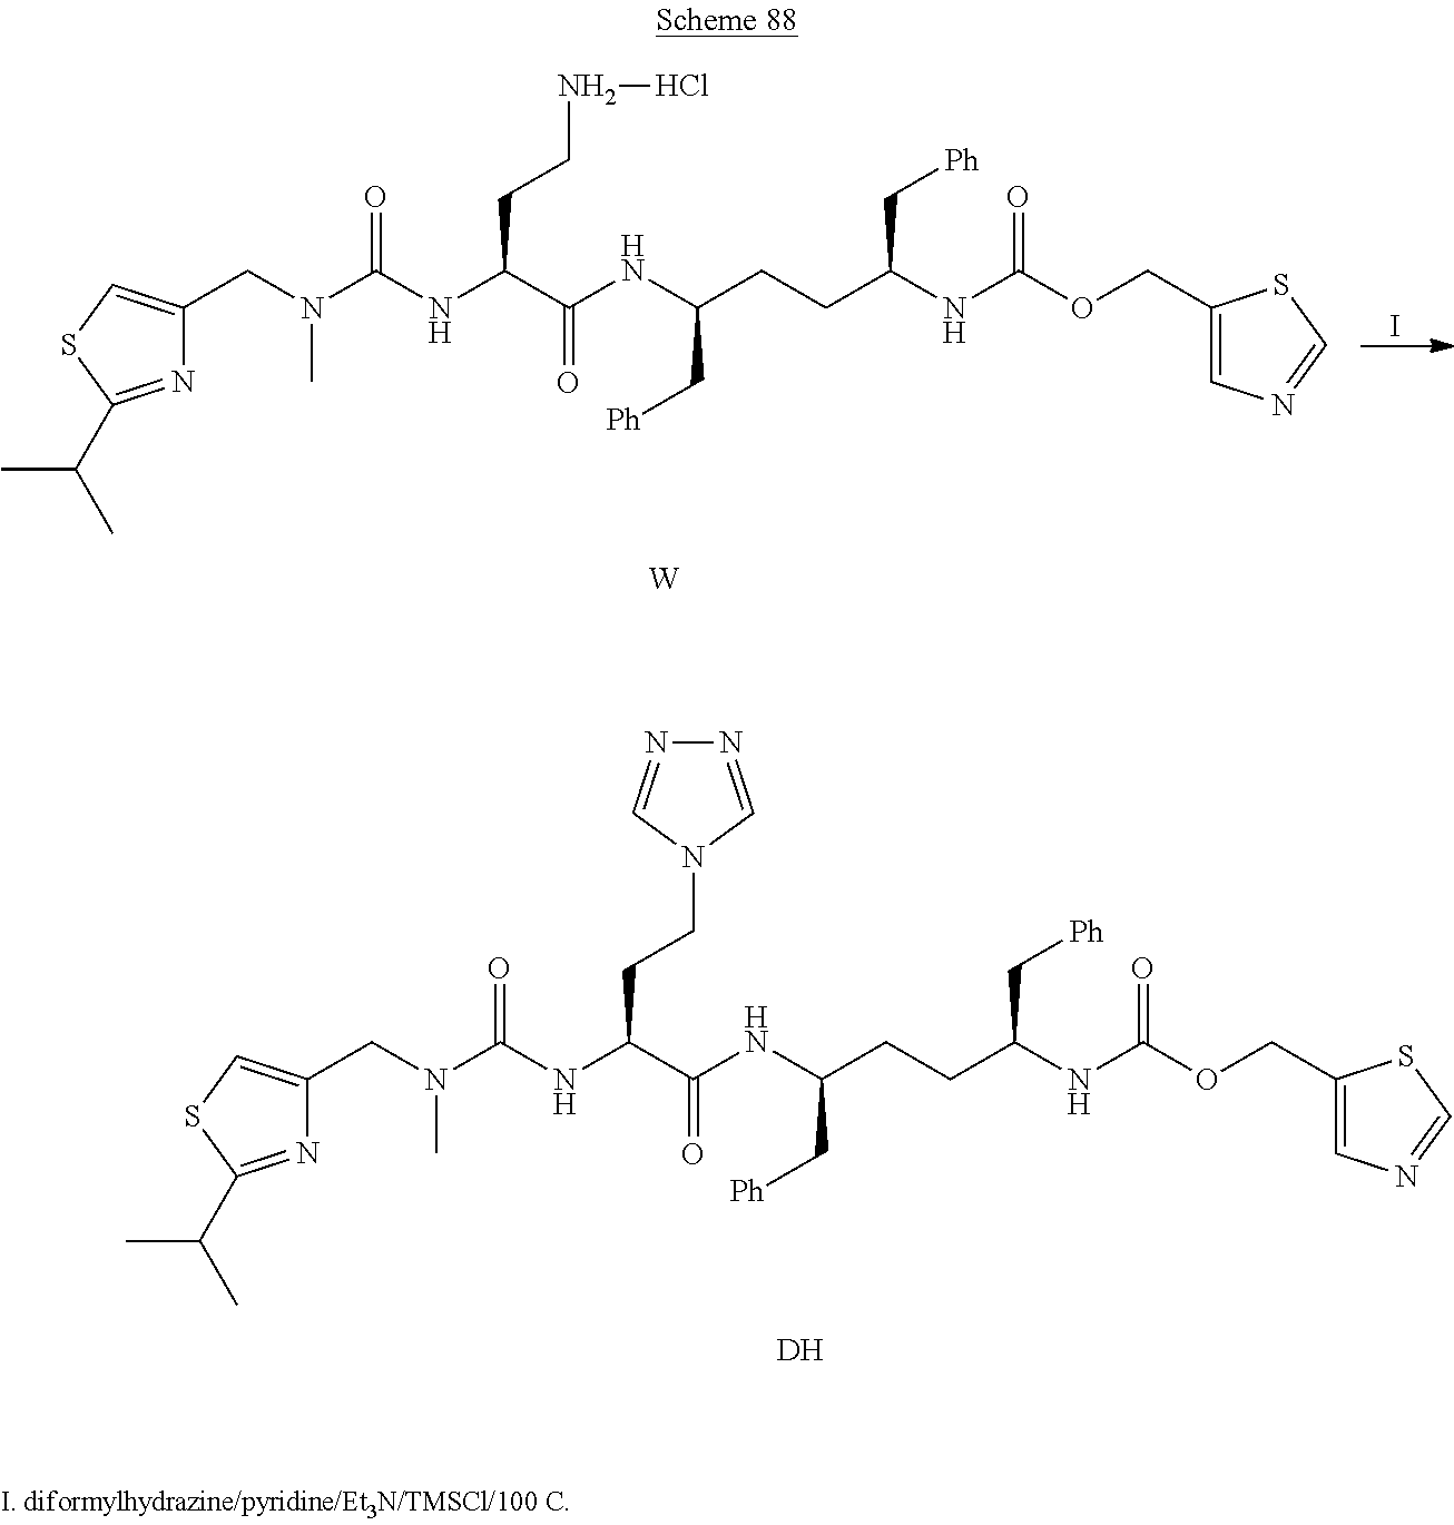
[DH].N1=C(C(C)C)SC=C1CN(C(NC(C(NC(CCC(NC(OCC1=CN=CS1)=O)C[Ph])C[Ph])=O)CCN1C=NN=C1)=O)C.N1=C(C(C)C)SC=C1CN(C(NC(C(NC(CCC(NC(OCC1=CN=CS1)=O)C[Ph])C[Ph])=O)CCNCl)=O)C.[W].I
